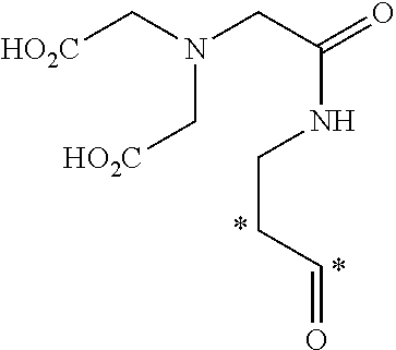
[HO2C]CN(CC(=O)NCCC=O)C[HO2C]
